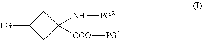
[LG]C1CC(N[PG2])([COO][PG1])C1
